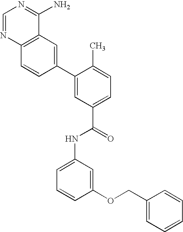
C1=NC2=C(C(N)=N1)C=C(C1=CC(C(=O)NC3=CC=CC(OCC4=CC=CC=C4)=C3)=CC=C1C)C=C2
